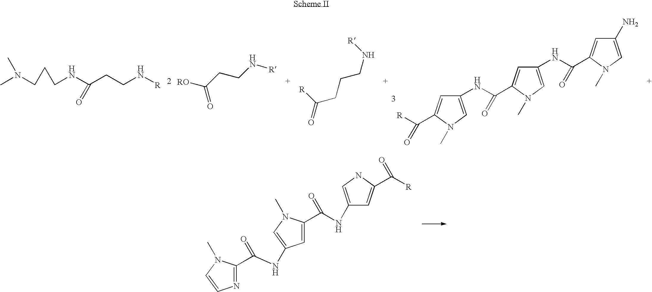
C(=O)([RO])CCN[R].CN(C)CCCNC(=O)CCN[R].C(=O)(CCCN[R])[R].C(=O)(C1=CC(NC(=O)C2=CC(NC(=O)C3=CC(N)=CN3C)=CN2C)=CN1C)[R].C(=O)(C1=CC(NC(C2=CC(NC(C3=NC=CN3C)=O)=CN2C)=O)=CN1)[R]
